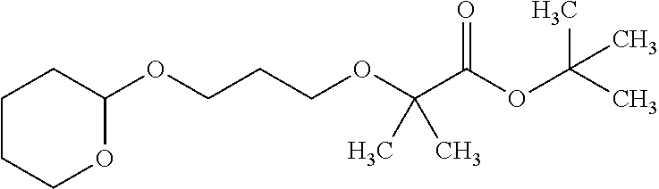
C1CCOC(OCCCOC(C(OC(C)(C)C)=O)(C)C)C1
